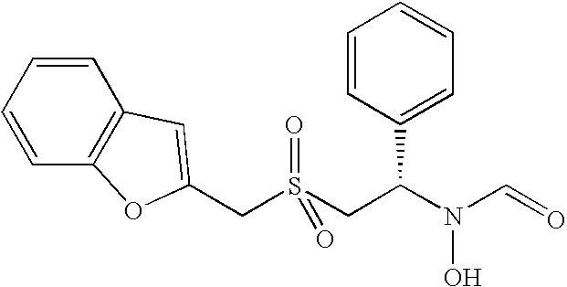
C(S(CC(N(C=O)O)C1=CC=CC=C1)(=O)=O)C1=CC2=C(C=CC=C2)O1
